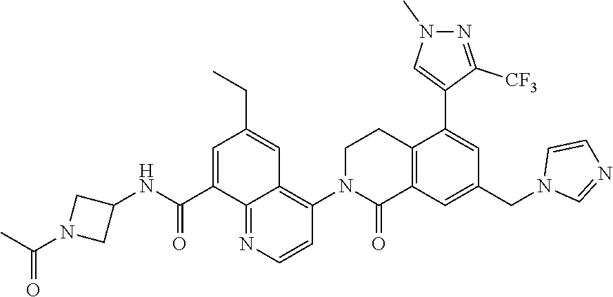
C1N(C2=C3C(=NC=C2)C(C(NC2CN(C(C)=O)C2)=O)=CC(CC)=C3)C(=O)C2=C(C1)C(C1=CN(C)N=C1[CF3])=CC(CN1C=NC=C1)=C2
